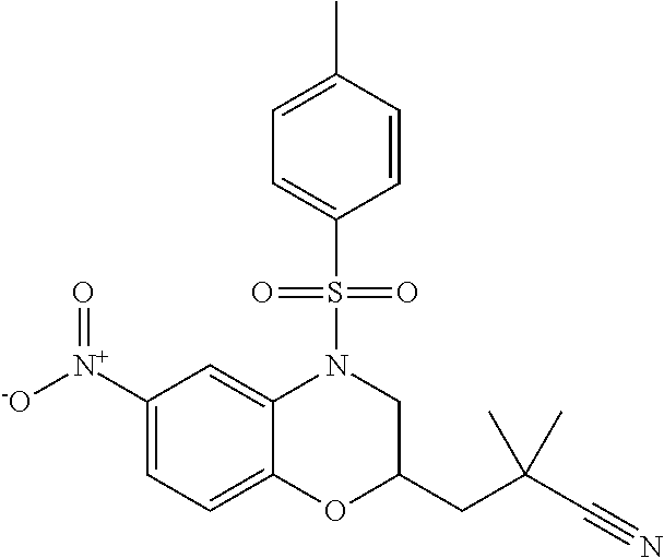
C1([N+]([-O])=O)=CC=C2C(=C1)N(S(C1=CC=C(C)C=C1)(=O)=O)CC(CC(C#N)(C)C)O2
